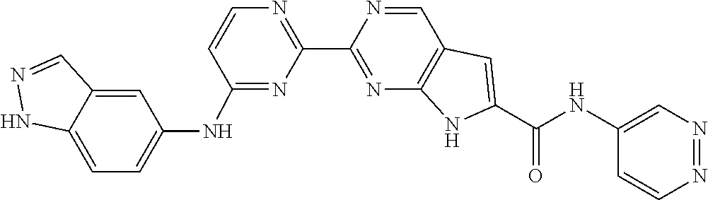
N1=CC2=C(N=C1C1=NC=CC(NC3=CC=C4NN=CC4=C3)=N1)NC(C(=O)NC1=CN=NC=C1)=C2
